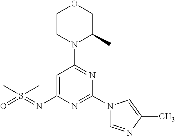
O1CCN(C2=NC(N3C=NC(C)=C3)=NC(N=S(=O)(C)C)=C2)C(C)C1
